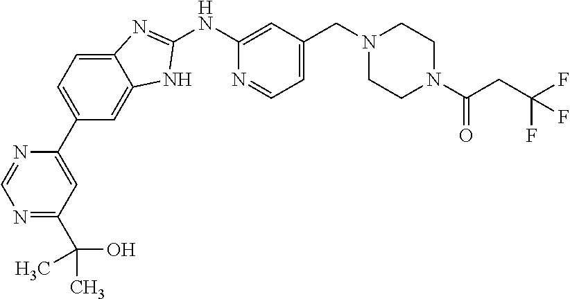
N1=C(C(O)(C)C)C=C(C2=CC=C3C(=C2)NC(NC2=CC(CN4CCN(C(CC(F)(F)F)=O)CC4)=CC=N2)=N3)N=C1
